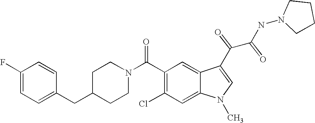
C1(F)=CC=C(CC2CCN(C(C3=C(Cl)C=C4C(=C3)C(C(C(NN3CCCC3)=O)=O)=CN4C)=O)CC2)C=C1
